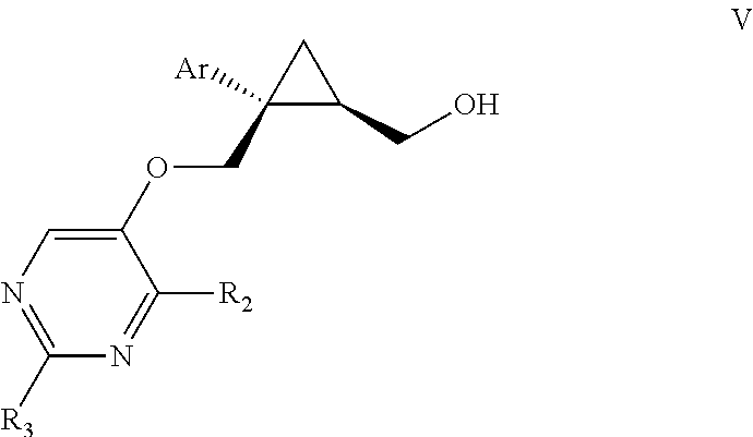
[Ar]C1(COC2=CN=C([R3])N=C2[R2])C(CO)C1
